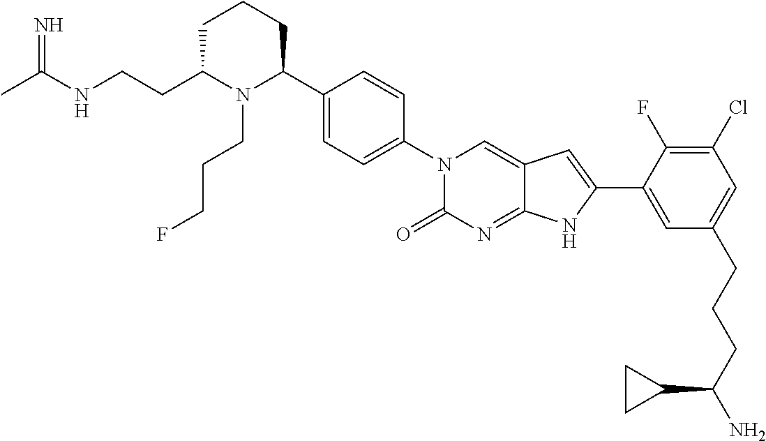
C1C(CCNC(C)=N)N(CCCF)C(C2=CC=C(N3C(=O)N=C4C(=C3)C=C(C3=CC(CCCC(N)C5CC5)=CC(Cl)=C3F)N4)C=C2)CC1
